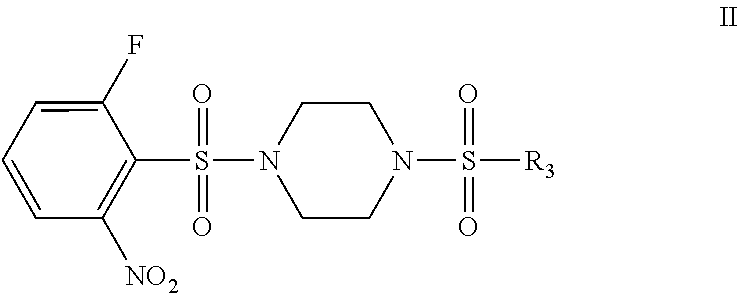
C1(F)=CC=CC([NO2])=C1S(N1CCN(S([R3])(=O)=O)CC1)(=O)=O
